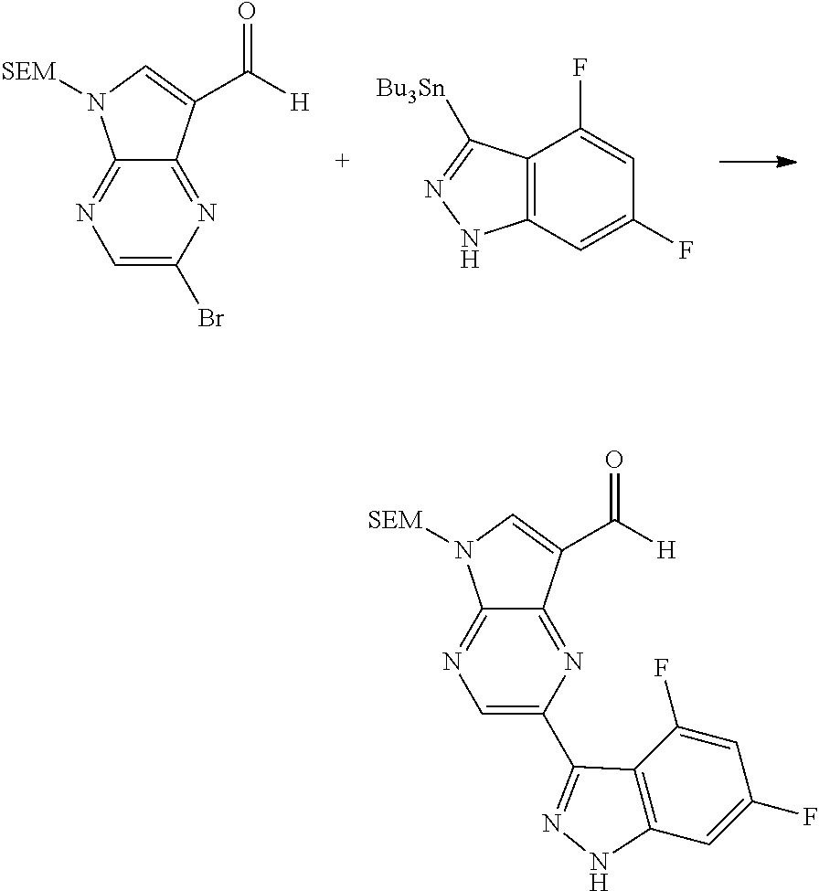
C1=C(Br)N=C2C(=N1)N([SEM])C=C2C([H])=O.C12=C(C=C(F)C=C1F)NN=C2[Bu3Sn].C1=C(C2=NNC3=C2C(F)=CC(F)=C3)N=C2C(=N1)N([SEM])C=C2C([H])=O
